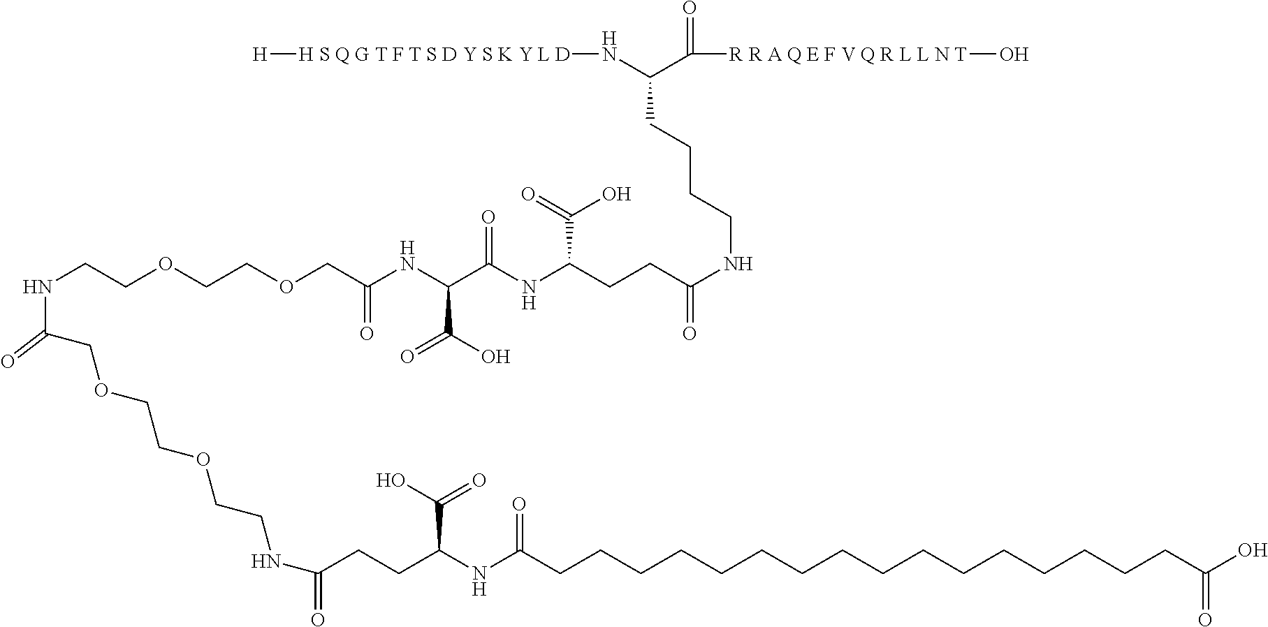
[H][H S Q G T F T S D Y S K Y L D]NC(C([R R A Q E F V Q R L L N T]O)=O)CCCCNC(=O)CCC(NC(C(NC(COCCOCCNC(COCCOCCNC(CCC(NC(CCCCCCCCCCCCCCCCC(O)=O)=O)C(O)=O)=O)=O)=O)C(O)=O)=O)C(=O)O
